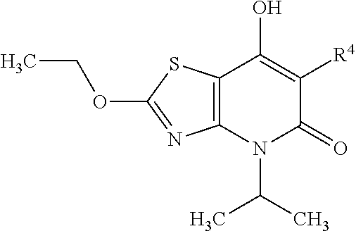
C12=C(N(C(C)C)C(=O)C([R4])=C1O)N=C(OCC)S2
